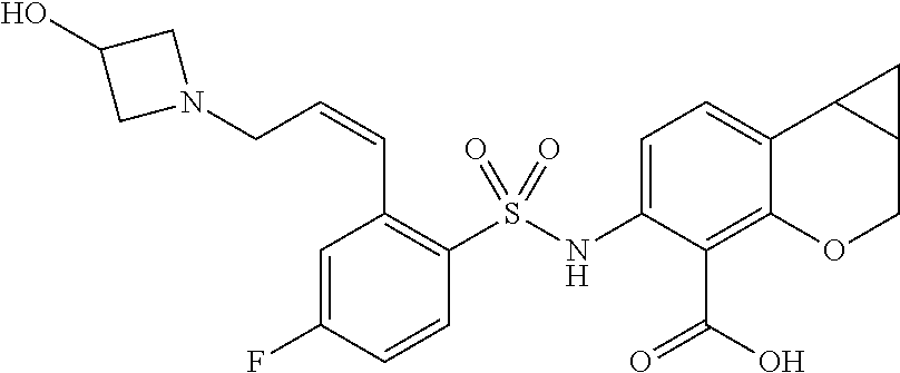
C1=C(NS(C2=C(C=CCN3CC(O)C3)C=C(F)C=C2)(=O)=O)C(C(O)=O)=C2C(=C1)C1C(CO2)C1
